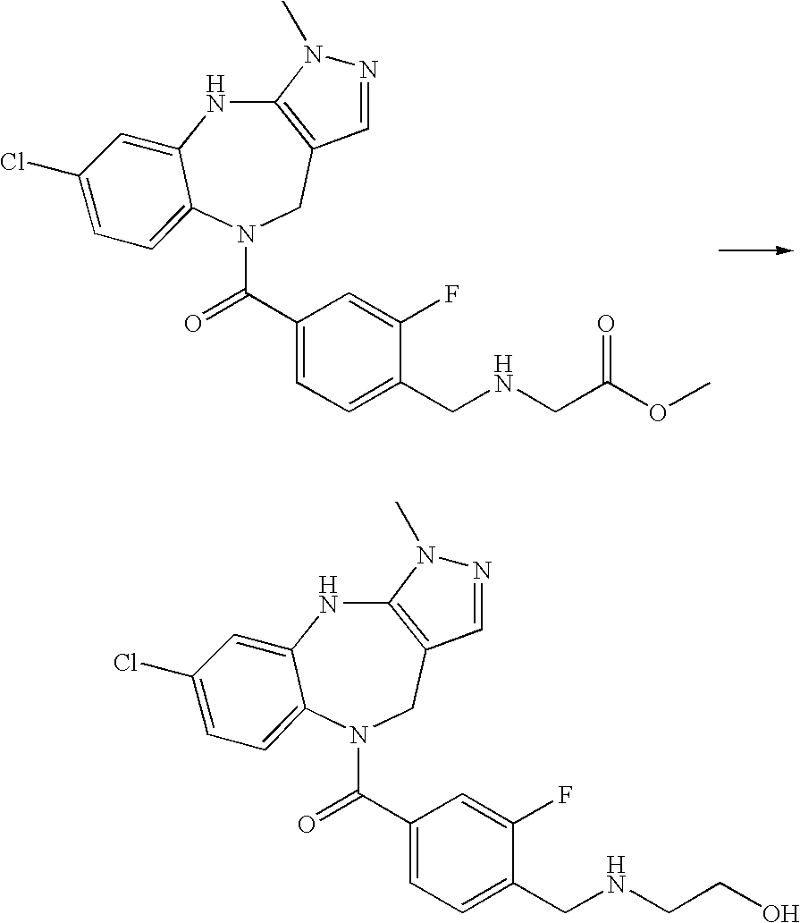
C12=C(CN(C(=O)C3=CC=C(CNCC(OC)=O)C(F)=C3)C3=CC=C(Cl)C=C3N1)C=NN2C.C12=C(CN(C(=O)C3=CC=C(CNCCO)C(F)=C3)C3=CC=C(Cl)C=C3N1)C=NN2C
